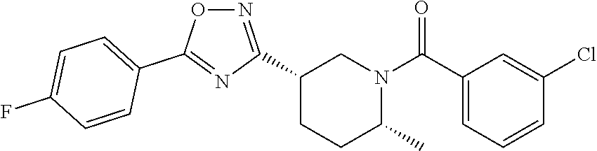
C1(C2=NOC(C3=CC=C(F)C=C3)=N2)CCC(C)N(C(C2=CC=CC(Cl)=C2)=O)C1
